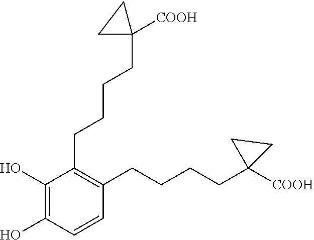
C1(CCCCC2([COOH])CC2)=C(CCCCC2([COOH])CC2)C=CC(O)=C1O
